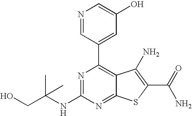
N1=CC(C2=C3C(=NC(NC(CO)(C)C)=N2)SC(C(N)=O)=C3N)=CC(O)=C1
